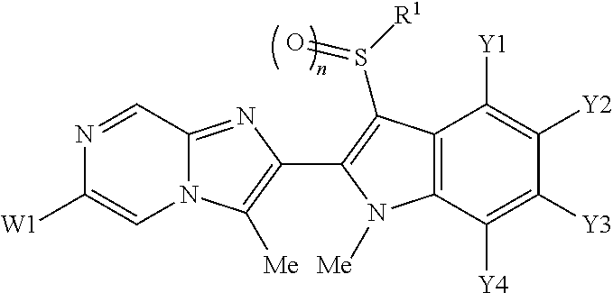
N1=CC2=NC(C3=C(S(=O)[R1])C4=C(C([Y4])=C([Y3])C([Y2])=C4[Y1])N3[Me])=C([Me])N2C=C1[W1]
